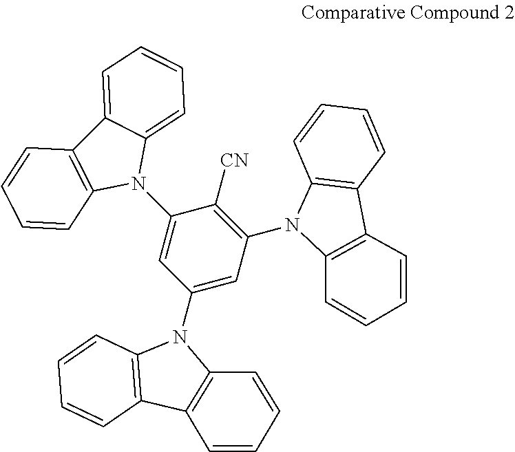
C1([CN])=C(N2C3=C(C4=C2C=CC=C4)C=CC=C3)C=C(N2C3=C(C4=C2C=CC=C4)C=CC=C3)C=C1N1C2=CC=CC=C2C2=C1C=CC=C2
